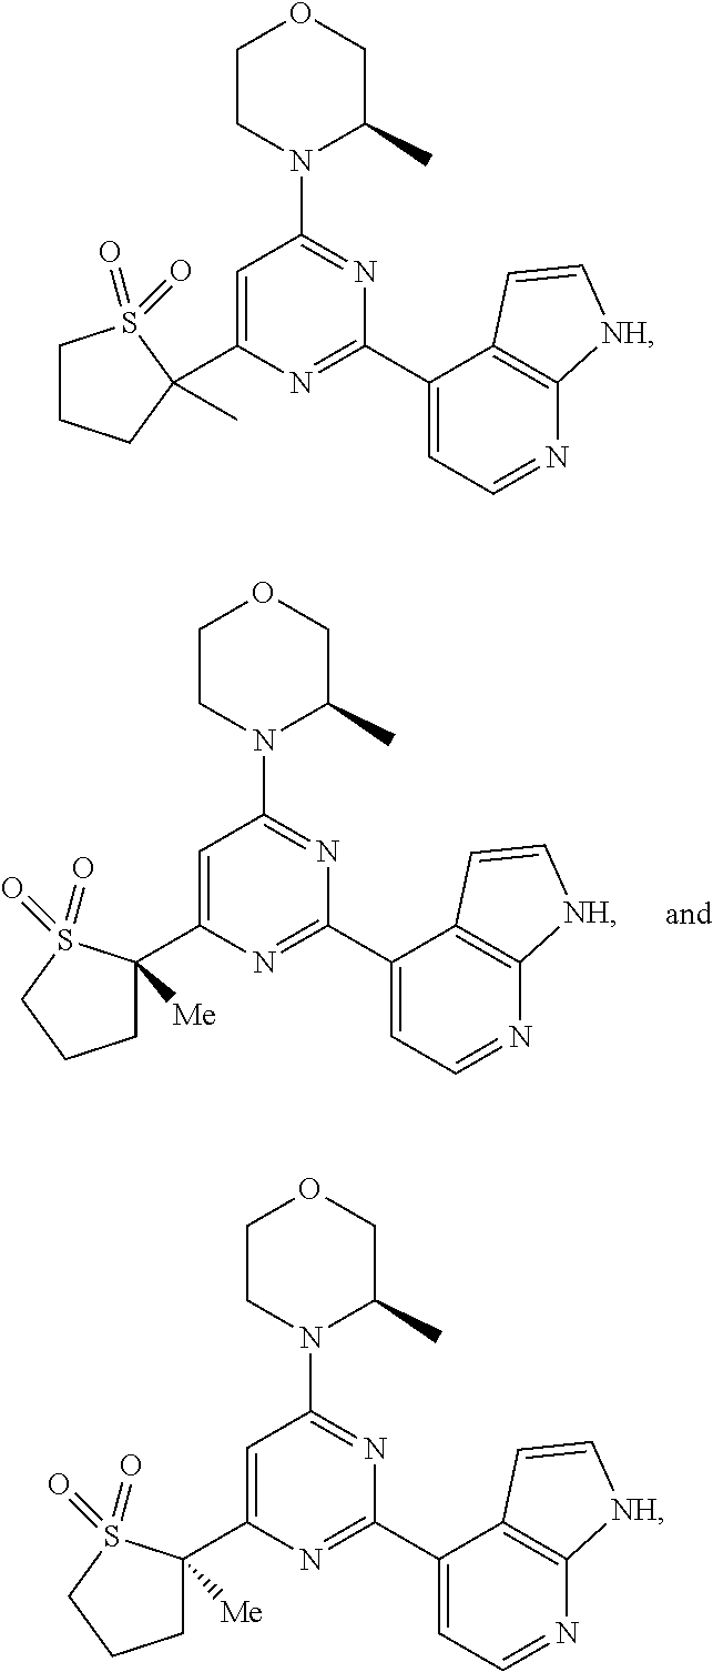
C1(C2([Me])CCCS2(=O)=O)=CC(N2C(C)COCC2)=NC(C2=CC=NC3=C2C=C[NH]3)=N1.C1(C2(C)CCCS2(=O)=O)=CC(N2C(C)COCC2)=NC(C2=CC=NC3=C2C=C[NH]3)=N1.C1(C2([Me])CCCS2(=O)=O)=CC(N2C(C)COCC2)=NC(C2=CC=NC3=C2C=C[NH]3)=N1
